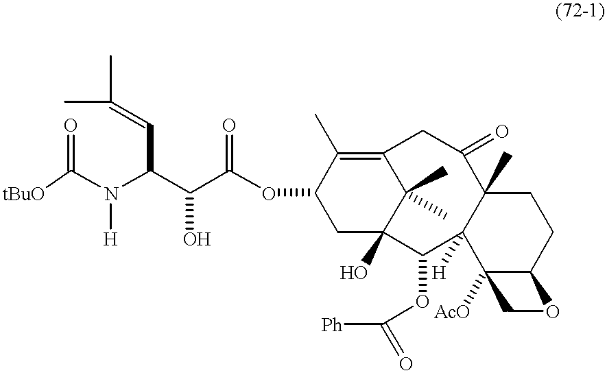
[tBuO]C(N(C(C(C(OC1CC2(O)C(C)(C)C(=C1C)CC(=O)C1(C)C([H])(C2OC([Ph])=O)C2([AcO])C(CC1)OC2)=O)O)C=C(C)C)[H])=O
